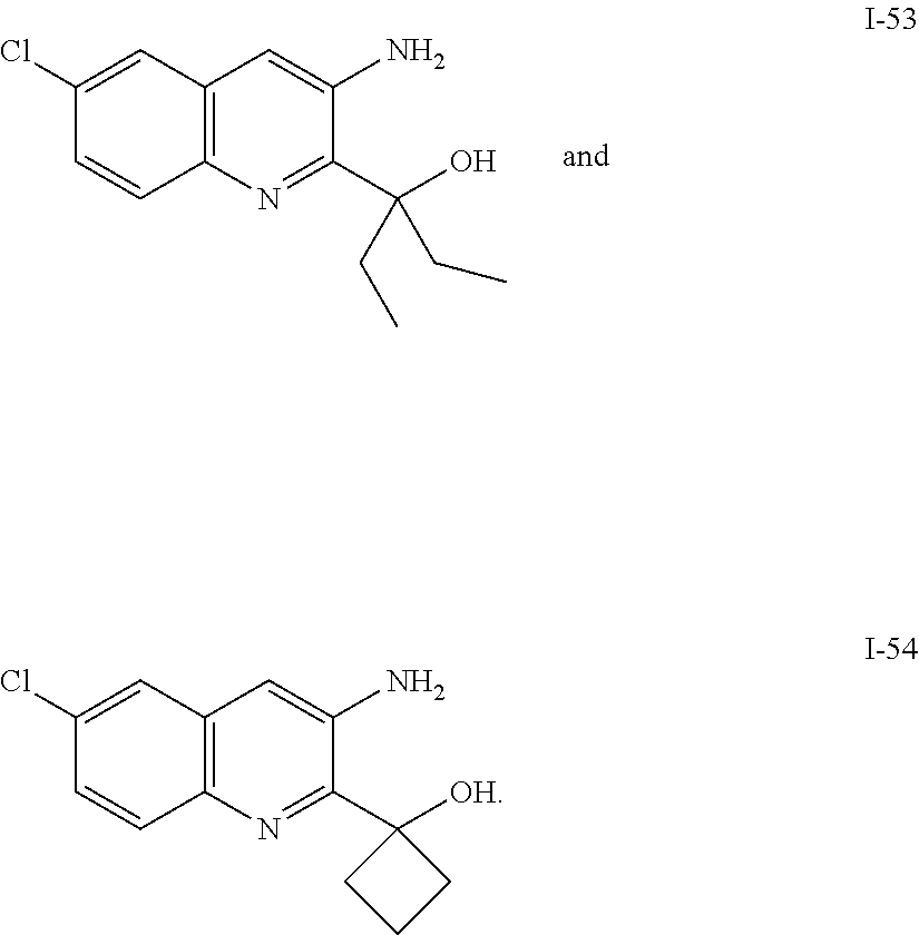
C1(Cl)=CC2=C(C=C1)N=C(C(O)(CC)CC)C(N)=C2.C1(Cl)=CC2=C(C=C1)N=C(C1([OH])CCC1)C(N)=C2
